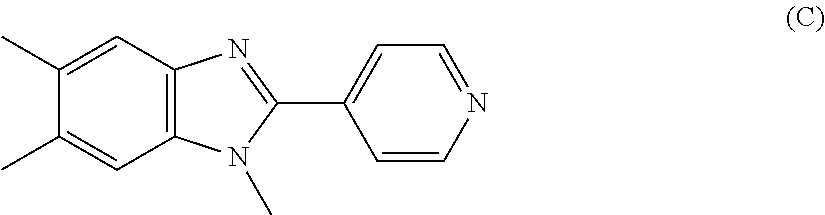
C1(C)=CC2=C(C=C1C)N(C)C(C1=CC=NC=C1)=N2
